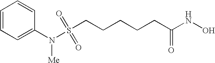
C(CCCC(NO)=O)CS(N(C1=CC=CC=C1)[Me])(=O)=O
